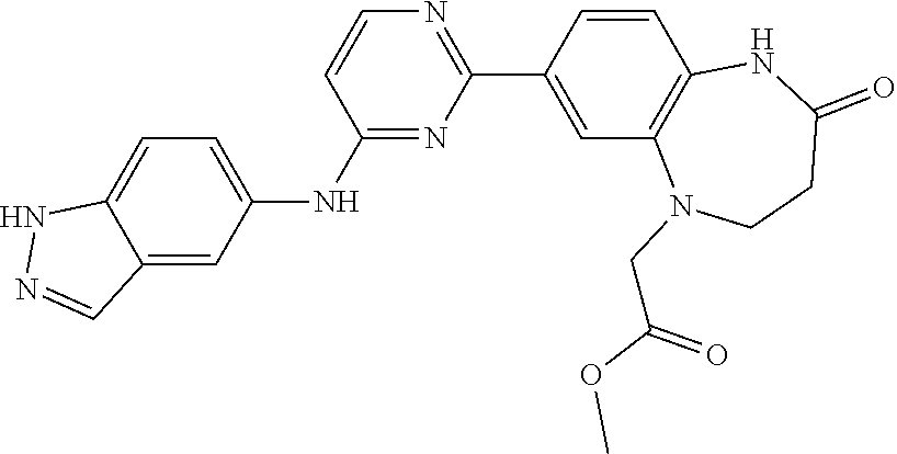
C1(C2=CC3=C(C=C2)NC(=O)CCN3CC(=O)OC)=NC=CC(NC2=CC=C3NN=CC3=C2)=N1
